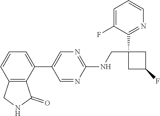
C1=NC(NCC2(C3=NC=CC=C3F)CC(F)C2)=NC=C1C1=CC=CC2=C1C(=O)NC2
